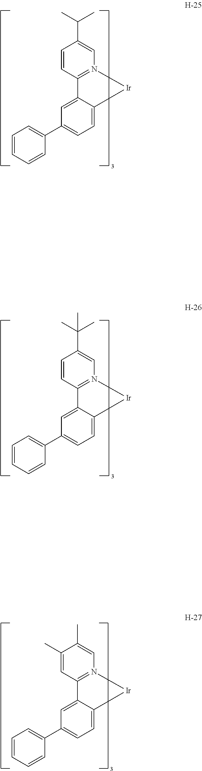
C1=CC2=N(C=C1C(C)(C)C)[Ir]C1=CC=C(C3=CC=CC=C3)C=C21.C1(C)=CC2=N(C=C1C)[Ir]C1=CC=C(C3=CC=CC=C3)C=C21.C1=CC2=N(C=C1C(C)C)[Ir]C1=CC=C(C3=CC=CC=C3)C=C21
